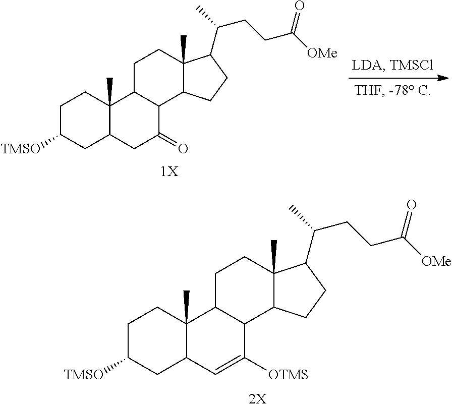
C1C([TMSO])CC2C(C)(C1)C1C(C(=O)C2)C2C(C)(CC1)C(C(C)CCC([OMe])=O)CC2.C1C([TMSO])CC2C(C)(C1)C1C(C([OTMS])=C2)C2C(C)(CC1)C(C(C)CCC([OMe])=O)CC2
